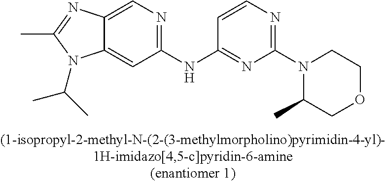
CC1=NC2=CN=C(NC3=NC(N4C(C)COCC4)=NC=C3)C=C2N1C(C)C
